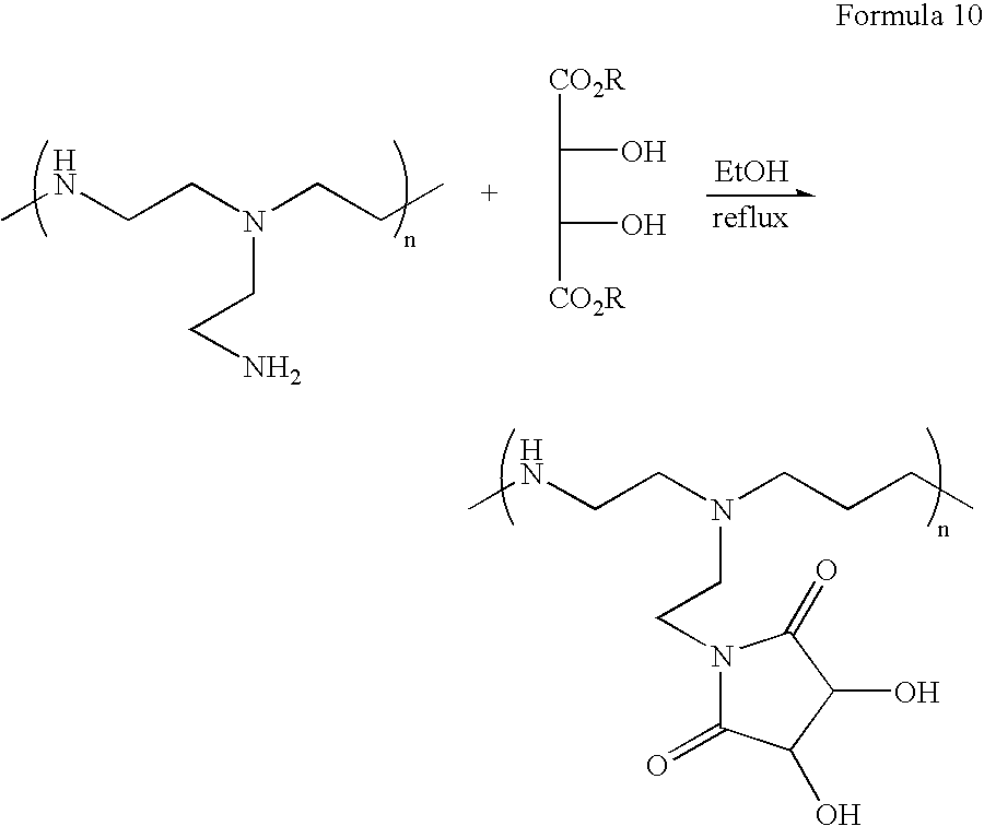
N(CCN(CCC)CCN)C.[CO2R]C(C(O)[CO2R])O.[EtOH].N(CCN(CCCC)CCN1C(=O)C(O)C(O)C1=O)C
